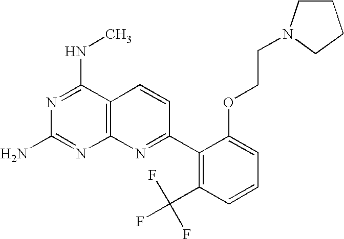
C12=C(C(NC)=NC(N)=N1)C=CC(C1=C(C(F)(F)F)C=CC=C1OCCN1CCCC1)=N2
